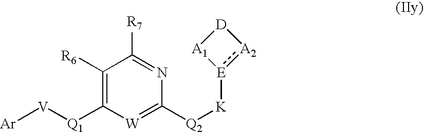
[Ar][V][Q1]C1=C([R6])C([R7])=NC([Q2][K][E]2:[A2][D][A1]2)=[W]1
